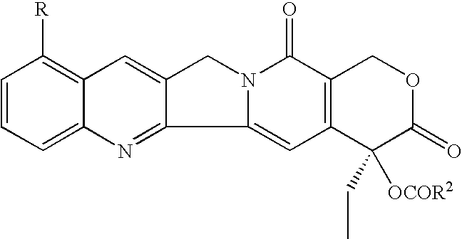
C1=CC=C2C(=C1[R])C=C1C(=N2)C2=CC3=C(C(=O)N2C1)COC(=O)C3(CC)[OCOR2]
